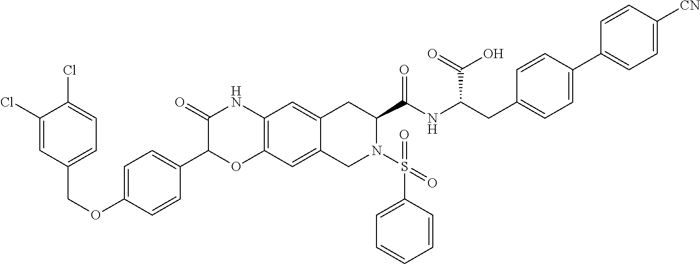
C1=C(OCC2=CC=C(Cl)C(Cl)=C2)C=CC(C2OC3=C(NC2=O)C=C2C(=C3)CN(S(C3=CC=CC=C3)(=O)=O)C(C(NC(CC3=CC=C(C4=CC=C([CN])C=C4)C=C3)C(=O)O)=O)C2)=C1
